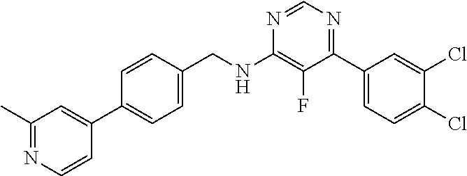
N1=CN=C(C2=CC=C(Cl)C(Cl)=C2)C(F)=C1NCC1=CC=C(C2=CC(C)=NC=C2)C=C1
